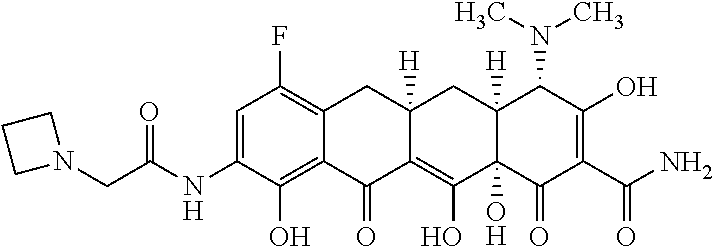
C1=C(NC(=O)CN2CCC2)C(O)=C2C(=C1F)CC1([H])C(=C(O)C3(O)C([H])(C1)C(N(C)C)C(O)=C(C(N)=O)C3=O)C2=O
